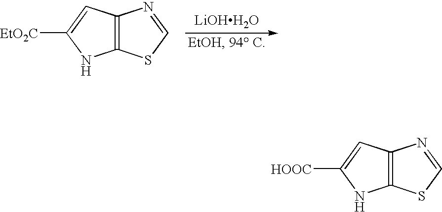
[LiOHH2O].C12=C(N=CS1)C=C([EtO2C])N2.C12=C(N=CS1)C=C([HOOC])N2
